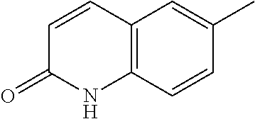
C1=CC(=O)NC2=C1C=C(C)C=C2
